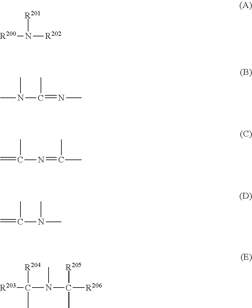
[R200]N([R201])[R202].CN(C)C(C)=NC.C=C(C)N=C(C)C.[R203]C([R204])(C)N(C)C([R205])(C)[R206].C=C(C)N(C)C
